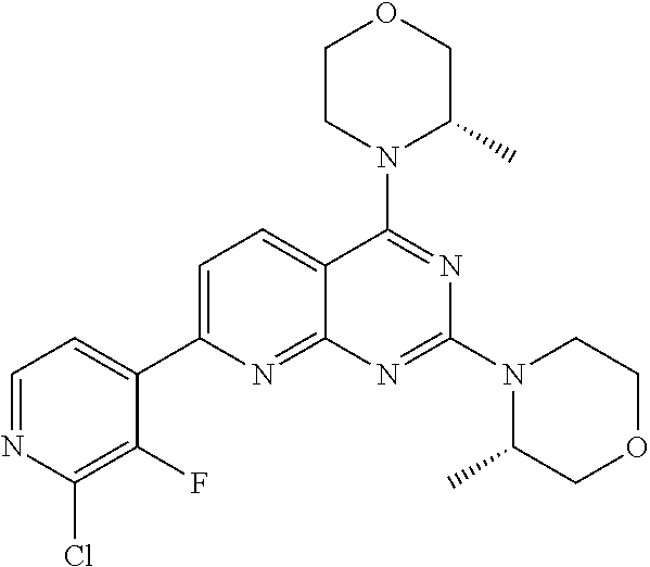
C1=C(C2=CC=NC(Cl)=C2F)N=C2C(=C1)C(N1C(C)COCC1)=NC(N1C(C)COCC1)=N2
